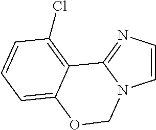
C1=CN=C2N1COC1=CC=CC(Cl)=C21
